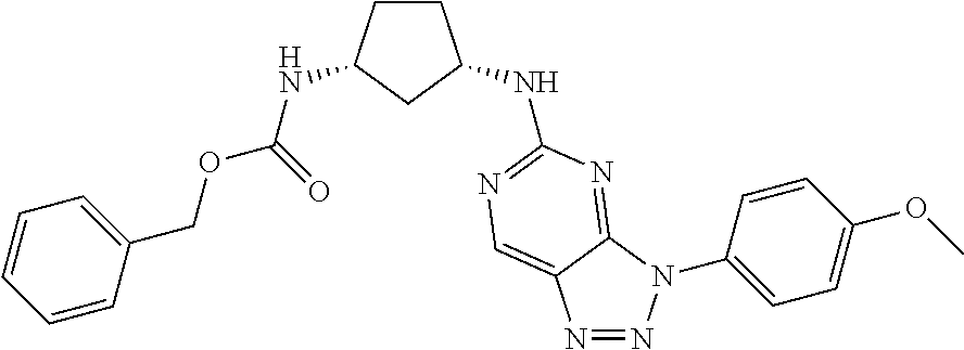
C1(N2N=NC3=CN=C(NC4CCC(NC(OCC5=CC=CC=C5)=O)C4)N=C23)=CC=C(OC)C=C1
